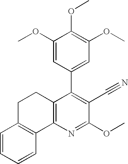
C1=CC=CC2=C1CCC1=C2N=C(OC)C(C#N)=C1C1=CC(OC)=C(OC)C(OC)=C1
